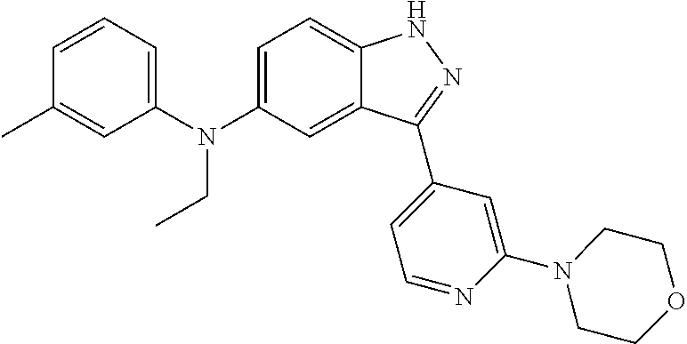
C1=C(N(C2=CC=CC(C)=C2)CC)C=C2C(=C1)NN=C2C1=CC=NC(N2CCOCC2)=C1
